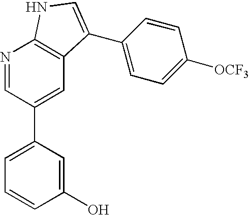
N1=CC(C2=CC=CC(O)=C2)=CC2=C1NC=C2C1=CC=C([OCF3])C=C1
